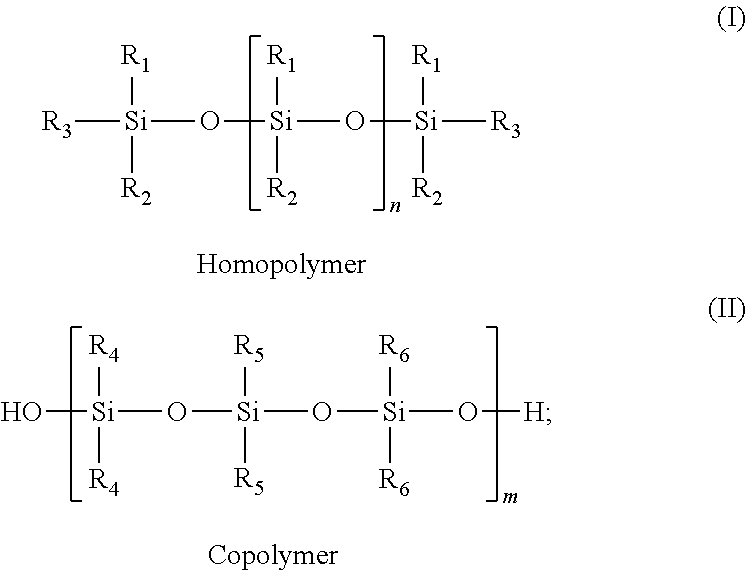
[R3][Si]([R1])([R2])O[Si]([R1])([R2])O[Si]([R1])([R2])[R3].O[Si]([R4])([R4])O[Si]([R5])([R5])O[Si]([R6])([R6])O[H]
